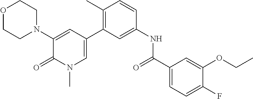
O1CCN(C2=CC(C3=C(C)C=CC(NC(C4=CC=C(F)C(OCC)=C4)=O)=C3)=CN(C)C2=O)CC1
